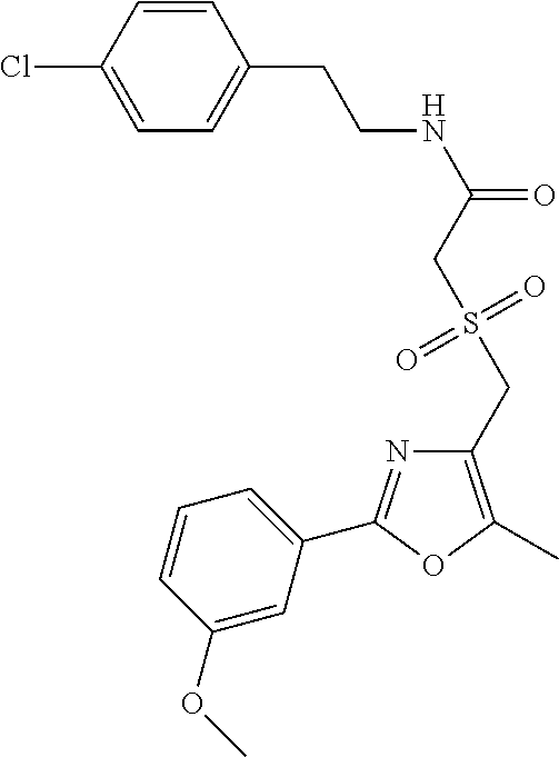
C1=C(Cl)C=CC(CCNC(=O)CS(CC2=C(C)OC(C3=CC=CC(OC)=C3)=N2)(=O)=O)=C1
